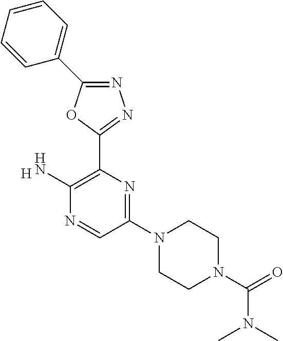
N1=C(C2=CC=CC=C2)OC(C2=C(N)N=CC(N3CCN(C(=O)N(C)C)CC3)=N2)=N1.[H]
